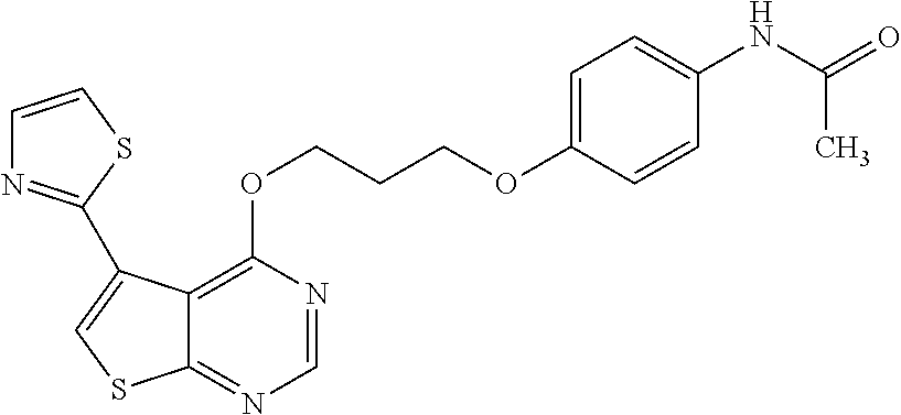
C1=NC(OCCCOC2=CC=C(NC(C)=O)C=C2)=C2C(=N1)SC=C2C1=NC=CS1
